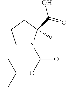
C1N(C(OC(C)(C)C)=O)C(C)(C(O)=O)CC1
